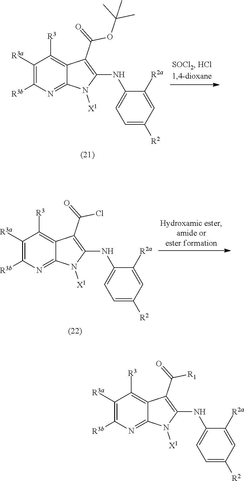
C1([R3a])=C([R3b])N=C2C(=C1[R3])C(C(=O)Cl)=C(NC1=CC=C([R2])C=C1[R2a])N2[X1].C1([R3a])=C([R3b])N=C2C(=C1[R3])C(C(=O)OC(C)(C)C)=C(NC1=CC=C([R2])C=C1[R2a])N2[X1].C1([R3a])=C([R3b])N=C2C(=C1[R3])C(C(=O)[R1])=C(NC1=CC=C([R2])C=C1[R2a])N2[X1]
